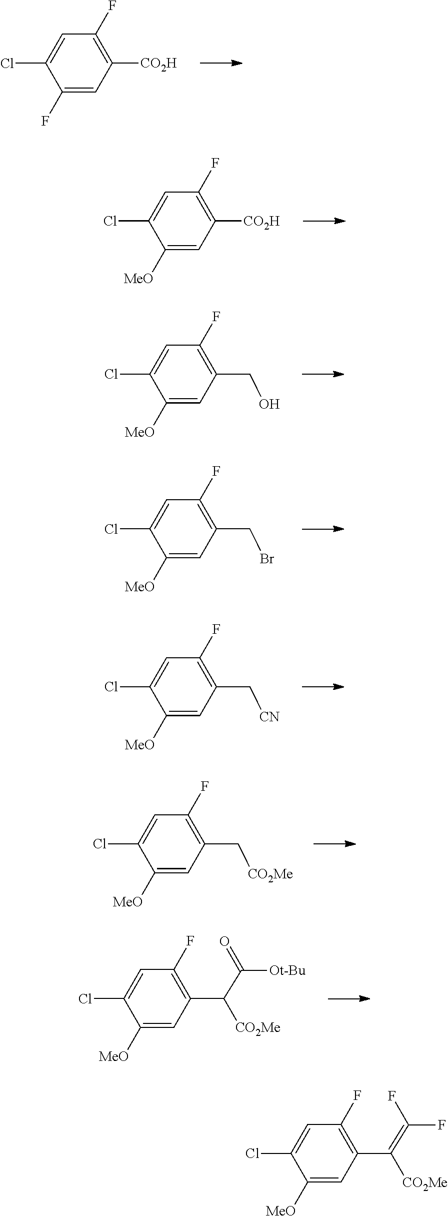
C1(F)=CC([CO2H])=C(F)C=C1Cl.C1([MeO])=CC([CO2H])=C(F)C=C1Cl.C1([MeO])=CC(CO)=C(F)C=C1Cl.C1([MeO])=CC(CBr)=C(F)C=C1Cl.C1([MeO])=CC(C[CN])=C(F)C=C1Cl.C1([MeO])=CC(C[CO2Me])=C(F)C=C1Cl.C1([MeO])=CC(C([CO2Me])C(=O)[Ot-Bu])=C(F)C=C1Cl.C1([MeO])=CC(C([CO2Me])=C(F)F)=C(F)C=C1Cl
